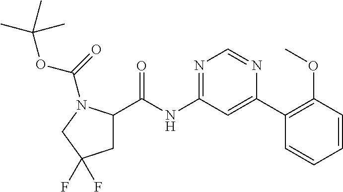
C1C(C(NC2=NC=NC(C3=C(OC)C=CC=C3)=C2)=O)N(C(=O)OC(C)(C)C)CC1(F)F
